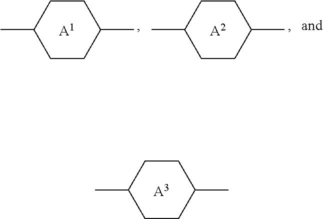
C1CC(C)CCC1C.[A3].C1CC(C)CCC1C.[A1].C1CC(C)CCC1C.[A2]
